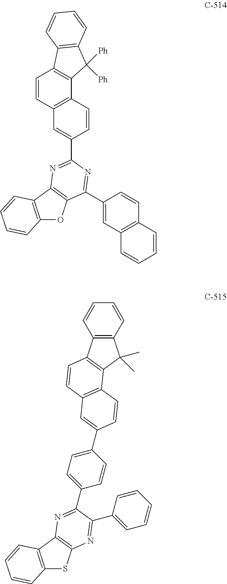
C12=C(C3=C(O1)C(C1=CC4=C(C=C1)C=CC=C4)=NC(C1=CC4=C(C=C1)C1=C(C=C4)C4=C(C1([Ph])[Ph])C=CC=C4)=N3)C=CC=C2.C12=C(C3=C(S1)N=C(C1=CC=CC=C1)C(C1=CC=C(C4=CC5=C(C6=C(C7=C(C=CC=C7)C6(C)C)C=C5)C=C4)C=C1)=N3)C=CC=C2
